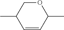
C1OC(C)C=CC1C
